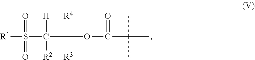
[R1]S(=O)(=O)C([H])([R2])C(OC(C(C)(C)C)=O)([R4])[R3]
